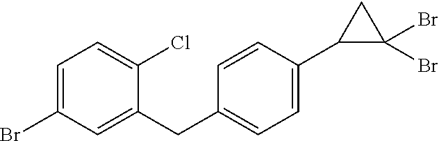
C1(C2=CC=C(CC3=CC(Br)=CC=C3Cl)C=C2)C(Br)(Br)C1
